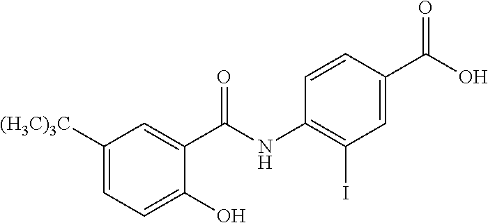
C1(O)=CC=C([(H3C)3C])C=C1C(NC1=C(I)C=C(C(O)=O)C=C1)=O
